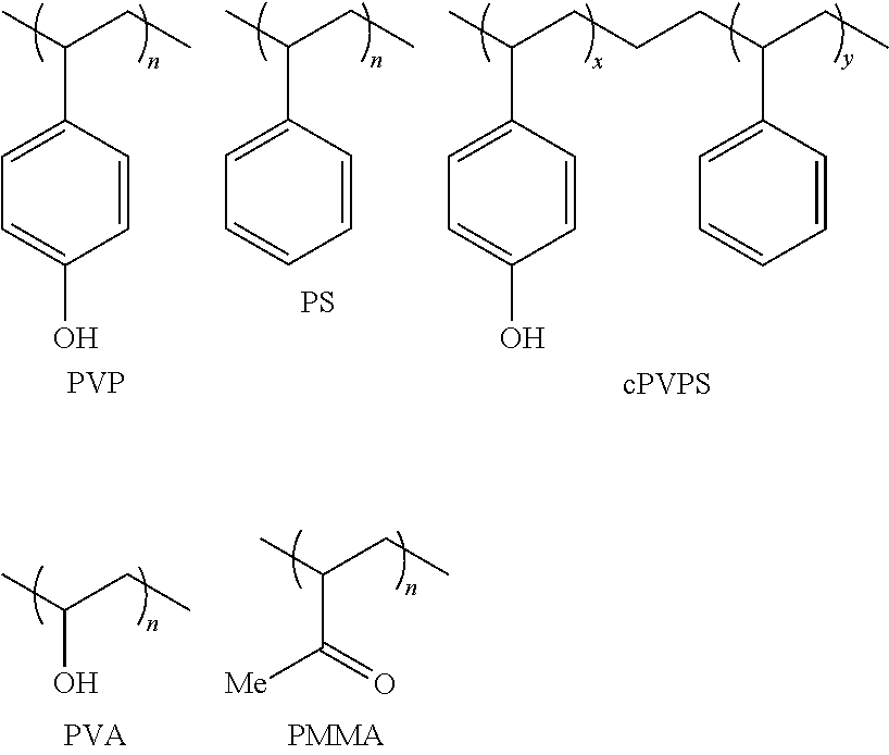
C1=CC(C(C)CC)=CC=C1O.C1=CC(C(C)CC)=CC=C1.C1=CC(C(C)CCCC(CC)C2=CC=CC=C2)=CC=C1O.[PVP].[PS].[cPVPS].OC(C)CC.C(C(C)CC)(=O)[Me].[PMMA]
